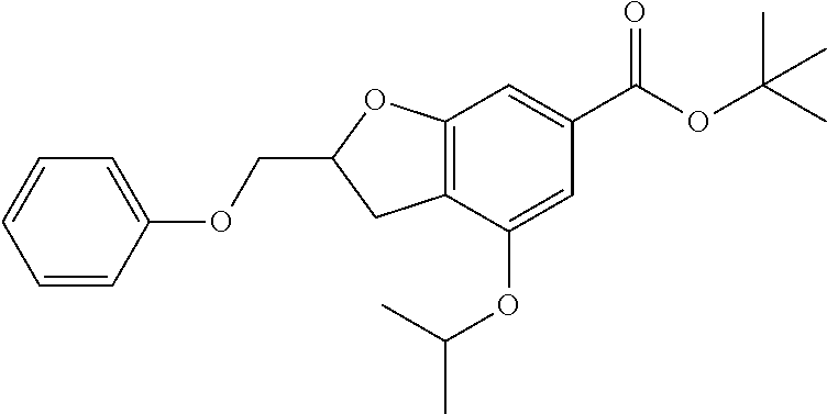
C1=CC(OCC2CC3=C(O2)C=C(C(OC(C)(C)C)=O)C=C3OC(C)C)=CC=C1
